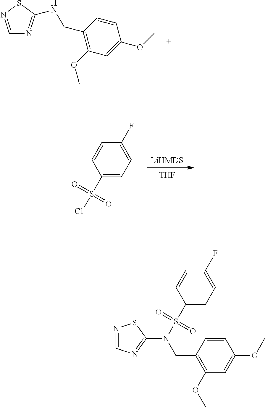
N1=CN=C(N(S(C2=CC=C(F)C=C2)(=O)=O)CC2=C(OC)C=C(OC)C=C2)S1.C1=NSC(NCC2=C(OC)C=C(OC)C=C2)=N1.[THF].[LiHMDS].C1(S(Cl)(=O)=O)=CC=C(F)C=C1
